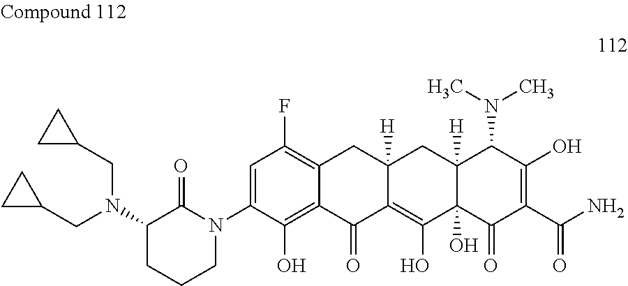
C1=C(N2C(=O)C(N(CC3CC3)CC3CC3)CCC2)C(O)=C2C(=C1F)CC1([H])C(=C(O)C3(O)C([H])(C1)C(N(C)C)C(O)=C(C(N)=O)C3=O)C2=O
